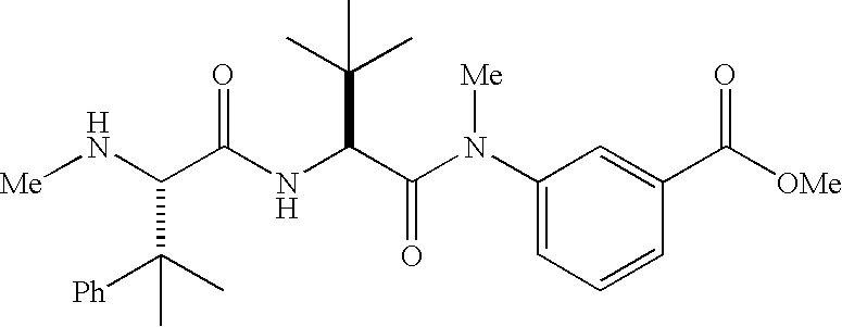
C(C(NC(C(N(C1=CC=CC(C([OMe])=O)=C1)[Me])=O)C(C)(C)C)=O)(C([Ph])(C)C)N[Me]
